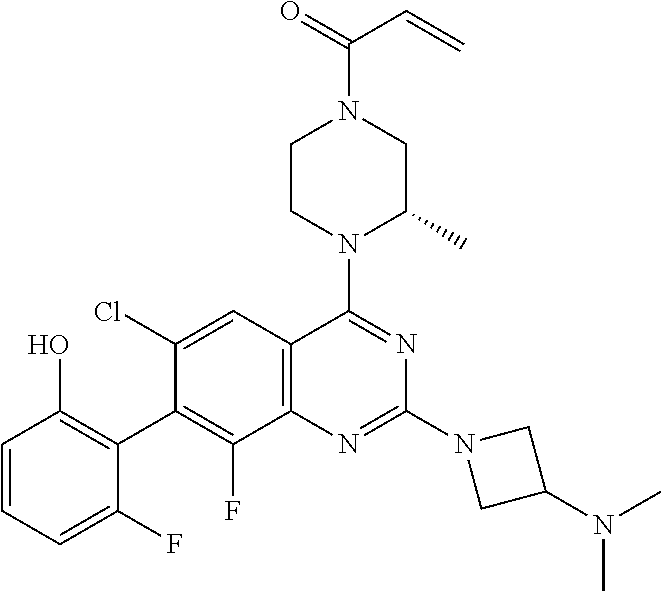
C1=CC=C(F)C(C2=C(F)C3=C(C=C2Cl)C(N2C(C)CN(C(=O)C=C)CC2)=NC(N2CC(N(C)C)C2)=N3)=C1O
